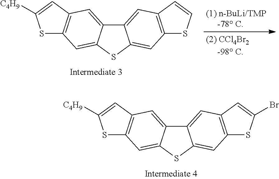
C12=CC3=C(C=C1SC1=CC4=C(C=C21)C=C([C4H9])S4)SC=C3.C12=CC3=C(C=C1SC1=CC4=C(C=C21)C=C([C4H9])S4)SC(Br)=C3
